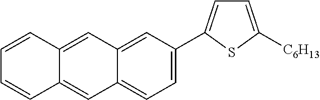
C12=CC(C3=CC=C([C6H13])S3)=CC=C1C=C1C(=C2)C=CC=C1
